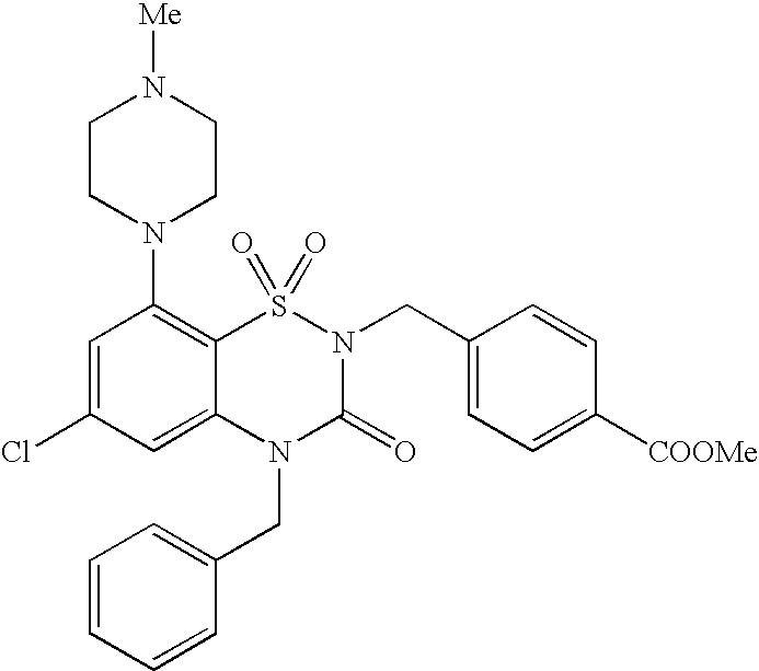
C1=C(Cl)C=C2C(=C1N1CCN([Me])CC1)S(=O)(=O)N(CC1=CC=C([COOMe])C=C1)C(=O)N2CC1=CC=CC=C1
